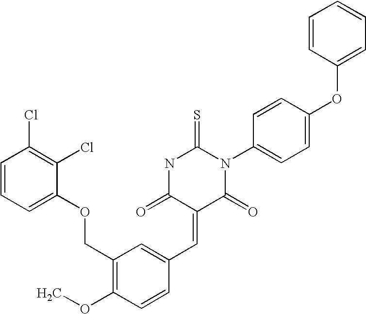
C1=CC=C(OCC2=C(OC)C=CC(C=C3C(=O)N(C4=CC=C(OC5=CC=CC=C5)C=C4)C(=S)NC3=O)=C2)C(Cl)=C1Cl
